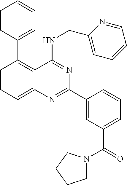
C1=CC=C2C(=C1C1=CC=CC=C1)C(NCC1=CC=CC=N1)=NC(C1=CC(C(=O)N3CCCC3)=CC=C1)=N2
